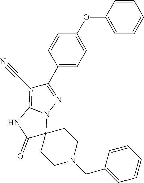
C1=CC(OC2=CC=C(C3=NN4C5(CCN(CC6=CC=CC=C6)CC5)C(=O)NC4=C3C#N)C=C2)=CC=C1
